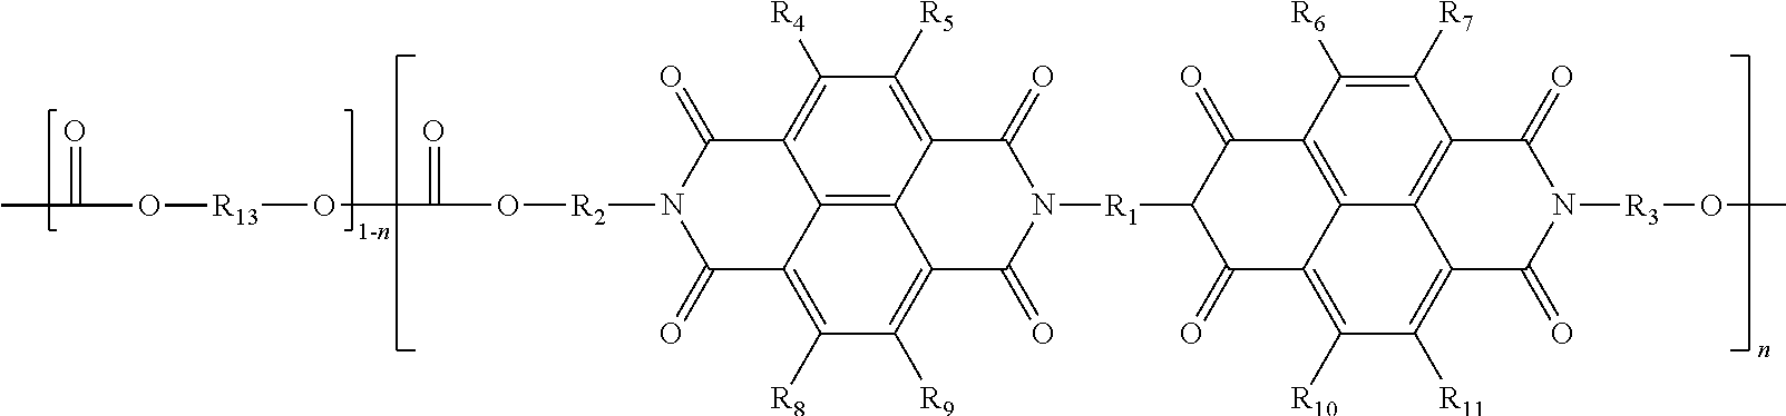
C12=C([R5])C([R4])=C3C4=C1C(=C([R9])C([R8])=C4C(=O)N([R2]OC(=O)O[R13]OC(=O)C)C3=O)C(=O)N([R1]C1C(=O)C3=C([R10])C([R11])=C4C5=C(C([R7])=C([R6])C(=C35)C1=O)C(=O)N([R3]OC)C4=O)C2=O
